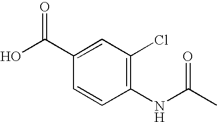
C1(C(O)=O)=CC(Cl)=C(NC(C)=O)C=C1
